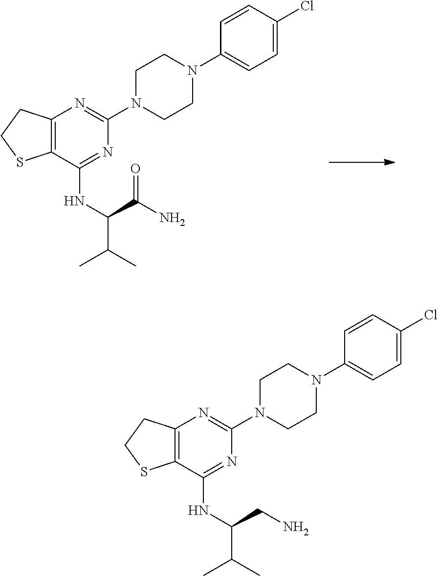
C12=C(C(NC(C(C)C)C(N)=O)=NC(N3CCN(C4=CC=C(Cl)C=C4)CC3)=N1)SCC2.C12=C(C(NC(C(C)C)CN)=NC(N3CCN(C4=CC=C(Cl)C=C4)CC3)=N1)SCC2
